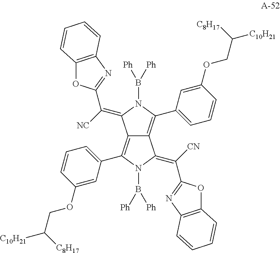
C12=C(C3=CC=CC(OCC([C10H21])[C8H17])=C3)N(B([Ph])[Ph])C(=C([CN])C3=NC4=C(O3)C=CC=C4)C1=C(C1=CC=CC(OCC([C8H17])[C10H21])=C1)N(B([Ph])[Ph])C2=C([NC])C1=NC2=C(O1)C=CC=C2
